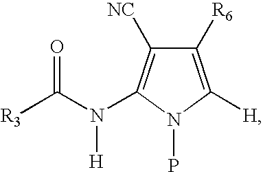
[R3]C(N([H])C1=C([NC])C([R6])=C([H])N1P)=O
